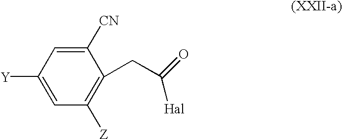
C1([Y])=CC([Z])=C(CC([Hal])=O)C([CN])=C1
